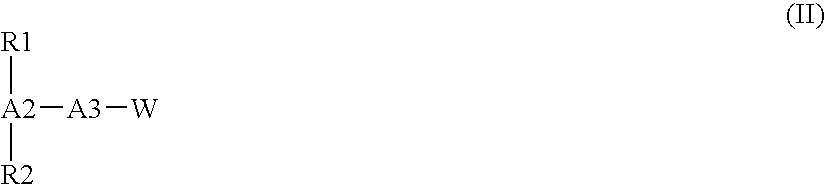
[R1][A2]([R2])[A3][W]
